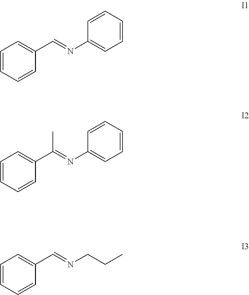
C1=CC=CC(C=NC2=CC=CC=C2)=C1.C1=CC=CC(C(=NC2=CC=CC=C2)C)=C1.C1=CC=CC(C=NCCC)=C1
